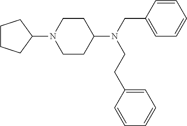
C1(N2CCC(N(CC3=CC=CC=C3)CCC3=CC=CC=C3)CC2)CCCC1
